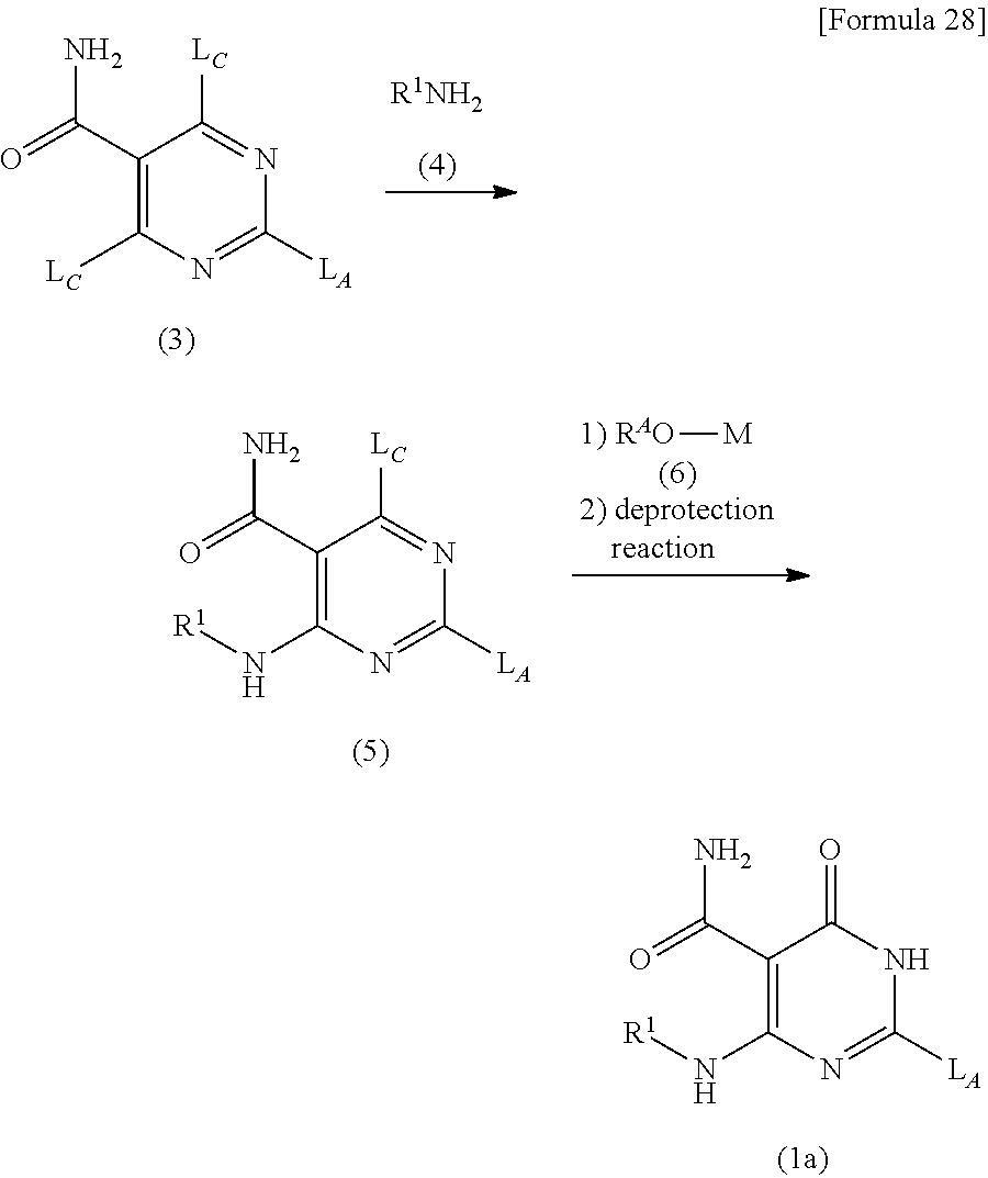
C1(C(=O)N)=C([LC])N=C([LA])N=C1[LC].[R1NH2].[RAO][M].C1(C(=O)N)=C(N[R1])N=C([LA])N=C1[LC].C1(C(=O)N)=C(N[R1])N=C([LA])NC1=O
